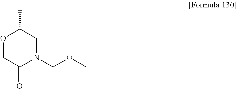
O1CC(=O)N(COC)CC1C
